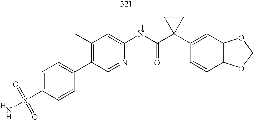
C1(C2=CC=C(S(N)(=O)=O)C=C2)=C(C)C=C(NC(C2(C3=CC4=C(C=C3)OCO4)CC2)=O)N=C1.[H]
